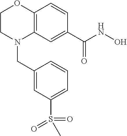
C12=C(C=C(C(NO)=O)C=C1)N(CC1=CC(S(=O)(C)=O)=CC=C1)CCO2
